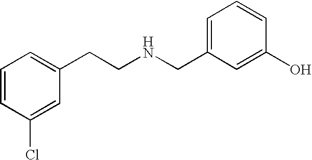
C1(CCNCC2=CC=CC(O)=C2)=CC=CC(Cl)=C1
